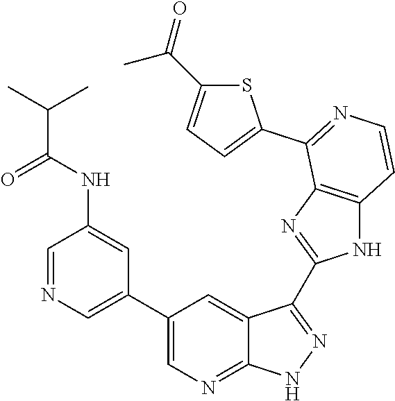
C1=NC=C(C2=CN=C3C(=C2)C(C2=NC4=C(N2)C=CN=C4C2=CC=C(C(=O)C)S2)=NN3)C=C1NC(C(C)C)=O
